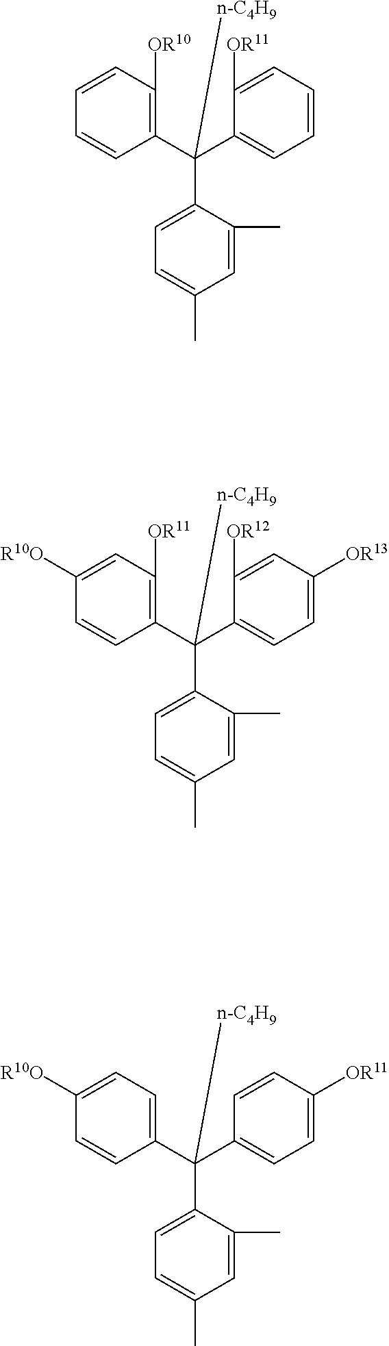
C1(C(C2=CC=CC=C2[OR11])(C2=CC=C(C)C=C2C)[n-C4H9])=C([OR10])C=CC=C1.C1(C(C2=CC=C([OR13])C=C2[OR12])(C2=CC=C(C)C=C2C)[n-C4H9])=C([OR11])C=C([R10O])C=C1.C1(C(C2=CC=C([OR11])C=C2)(C2=CC=C(C)C=C2C)[n-C4H9])=CC=C([R10O])C=C1
